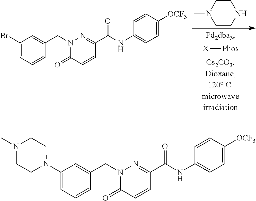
N1(CC2=CC(Br)=CC=C2)C(=O)C=CC(C(=O)NC2=CC=C([OCF3])C=C2)=N1.C1CN(C)CCN1.[X][Phos].N1(CC2=CC(N3CCN(C)CC3)=CC=C2)C(=O)C=CC(C(=O)NC2=CC=C([OCF3])C=C2)=N1
